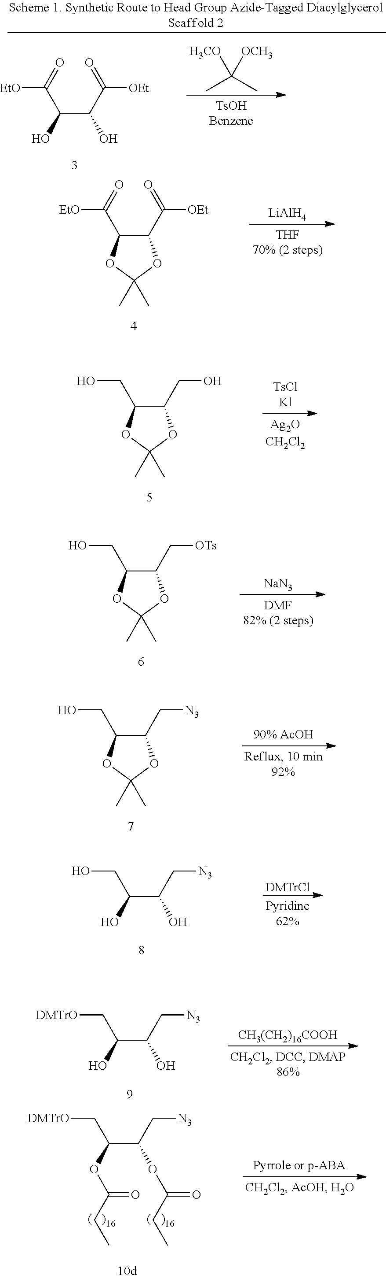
[EtO]C(=O)C1C(C([OEt])=O)OC(C)(C)O1.[LiAlH4].OCC1C(CO)OC(C)(C)O1.OCC1C(C[OTs])OC(C)(C)O1.[NaN3].OCC1C(C[N3])OC(C)(C)O1.OCC(C(C[N3])O)O.[DMTrCl].[DMTrO]CC(C(C[N3])O)O.[CH3(CH2)16COOH].[DMTrO]CC(C(C[N3])OC(CC)=O)OC(CC)=O.CC(C)([H3CO])[OCH3].[EtO]C(=O)C(C(C([OEt])=O)O)O
